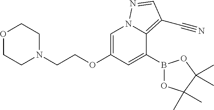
O1CCN(CCOC2=CN3C(=C(C#N)C=N3)C(B3OC(C)(C)C(C)(C)O3)=C2)CC1
